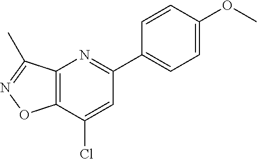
C12=C(C(Cl)=CC(C3=CC=C(OC)C=C3)=N1)ON=C2C
